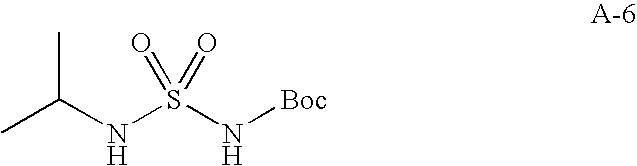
N(S(N[Boc])(=O)=O)C(C)C
